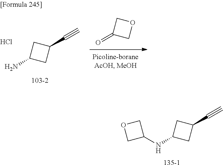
O=C1COC1.C1(C#C)CC(N)C1.Cl.[103-2].C1(C#C)CC(NC2COC2)C1.[135-1]
